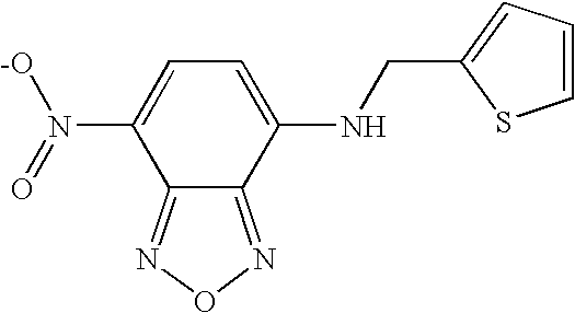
C1=C(N(=O)[-O])C2=NON=C2C(NCC2=CC=CS2)=C1
